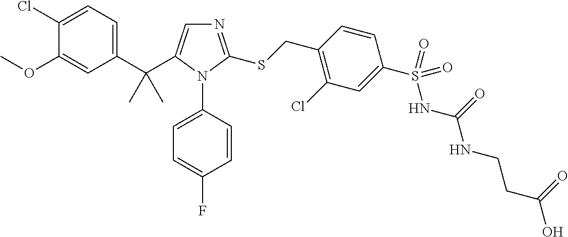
C1(C(C2=CN=C(SCC3=C(Cl)C=C(S(NC(=O)NCCC(O)=O)(=O)=O)C=C3)N2C2=CC=C(F)C=C2)(C)C)=CC=C(Cl)C(OC)=C1
